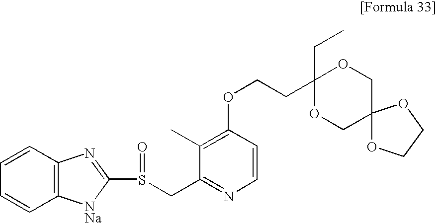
O(CCC1(CC)OCC2(CO1)OCCO2)C1=C(C)C(CS(C2=NC3=C([NNa]2)C=CC=C3)=O)=NC=C1
